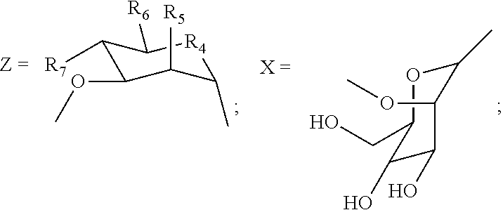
C1([R7])C(OC)C([R5])C(C)[R4]C1[R6].C1(O)C(O)C(CO)OC(C)C1OC
